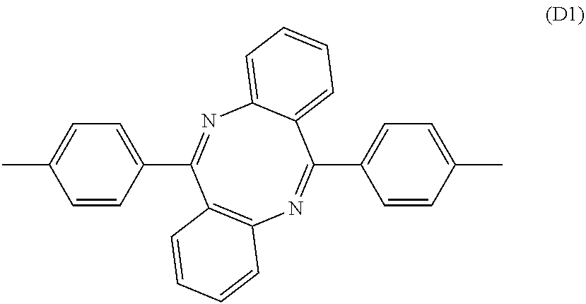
C1(C2=NC3=CC=CC=C3C(C3=CC=C(C)C=C3)=NC3=C2C=CC=C3)=CC=C(C)C=C1
